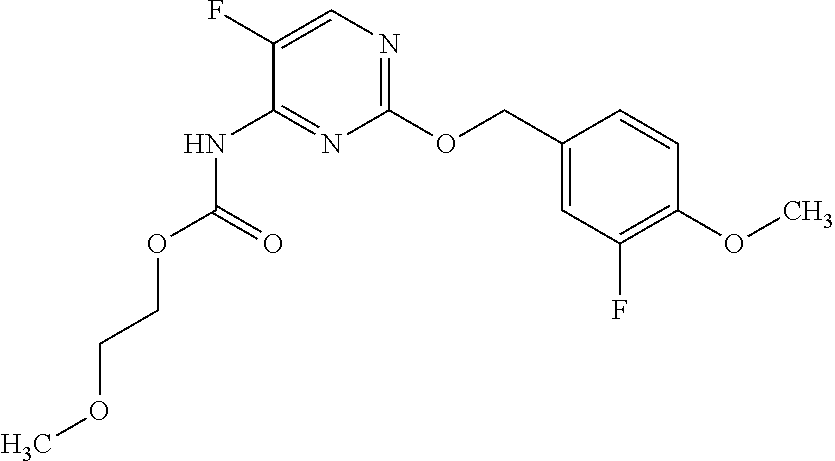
C1(COC2=NC=C(F)C(NC(OCCOC)=O)=N2)=CC(F)=C(OC)C=C1
